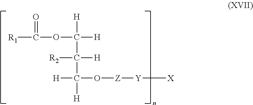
[R2]C(C([H])([H])OC(=O)[R1])([H])C([H])([H])O[Z][Y][X]
